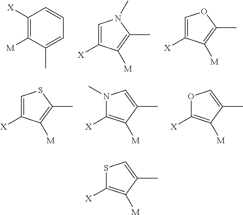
C1([X])=C([M])C(C)=CC=C1.C1=C([X])C([M])=C(C)N1C.C1=C([X])C([M])=C(C)O1.C1=C([X])C([M])=C(C)S1.N1(C)C([X])=C([M])C(C)=C1.O1C([X])=C([M])C(C)=C1.S1C([X])=C([M])C(C)=C1
